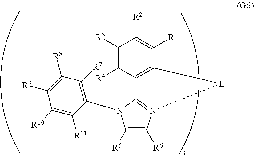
C1([R5])=C([R6])N2=C(N1C1=C([R7])C([R8])=C([R9])C([R10])=C1[R11])C1=C(C([R1])=C([R2])C([R3])=C1[R4])[Ir]2
